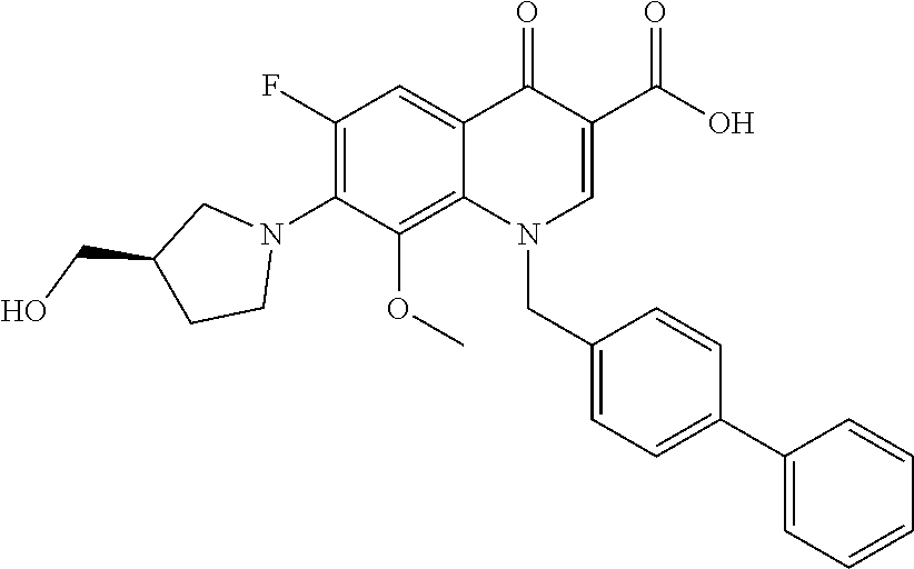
C1(F)=C(N2CC(CO)CC2)C(OC)=C2C(=C1)C(=O)C(C(O)=O)=CN2CC1=CC=C(C2=CC=CC=C2)C=C1
